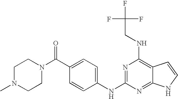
C1N(C)CCN(C(=O)C2=CC=C(NC3=NC(NCC(F)(F)F)=C4C(=N3)NC=C4)C=C2)C1
